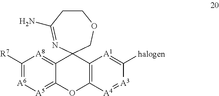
C1([R7])=[A6][A5]=C2C(=[A8]1)C1(C3=C(O2)[A4]=[A3]C([halogen])=[A1]3)COCCC(N)=N1
